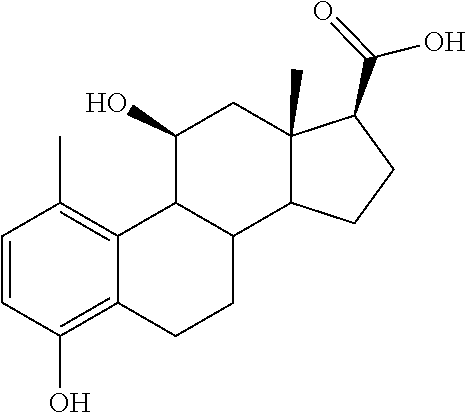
C1=CC(O)=C2C(=C1C)C1C(CC2)C2C(C)(CC1O)C(C(=O)O)CC2
